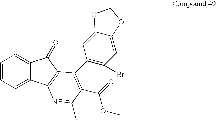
C1=CC=C2C(=C1)C(=O)C1=C2N=C(C)C(C(=O)OC)=C1C1=C(Br)C=C2C(=C1)OCO2
